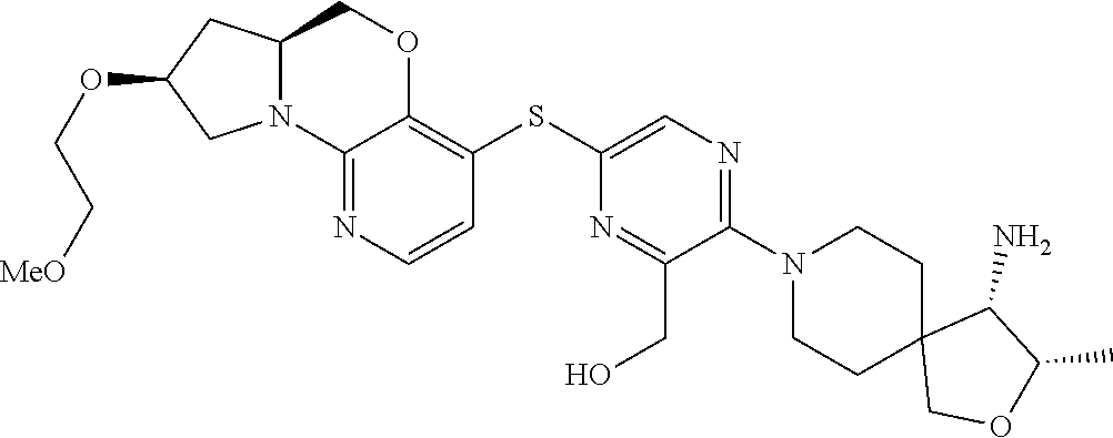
C12(COC(C)C1N)CCN(C1=NC=C(SC3=C4OCC5CC(OCC[MeO])CN5C4=NC=C3)N=C1CO)CC2
